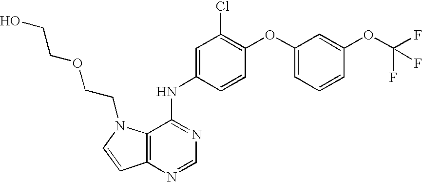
C1(OC2=C(Cl)C=C(NC3=NC=NC4=C3N(CCOCCO)C=C4)C=C2)=CC=CC(OC(F)(F)F)=C1
